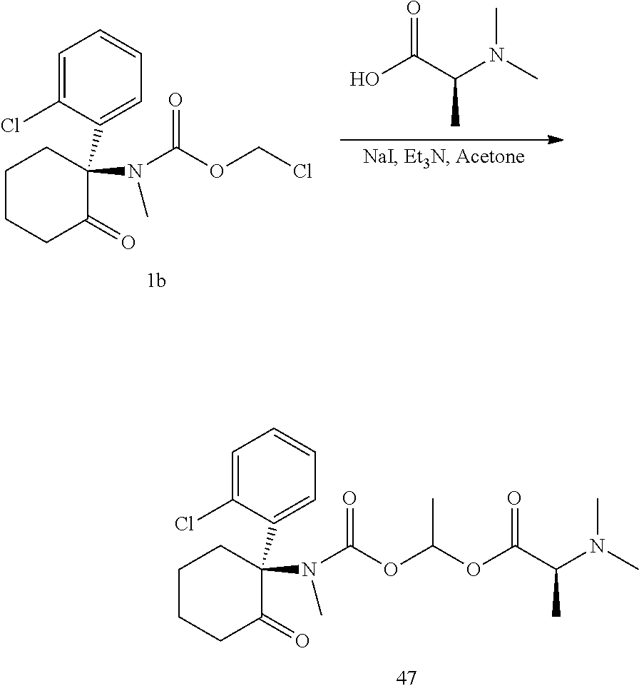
C1(C2=CC=CC=C2Cl)(N(C(=O)OC(OC(C(N(C)C)C)=O)C)C)CCCCC1=O.OC(C(N(C)C)C)=O.C1(C2=CC=CC=C2Cl)(N(C(=O)OCCl)C)CCCCC1=O
